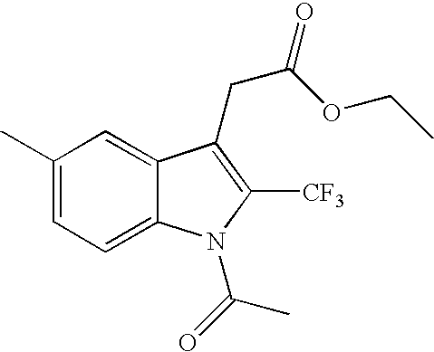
CC1=CC=C2C(=C1)C(CC(OCC)=O)=C([CF3])N2C(=O)C
